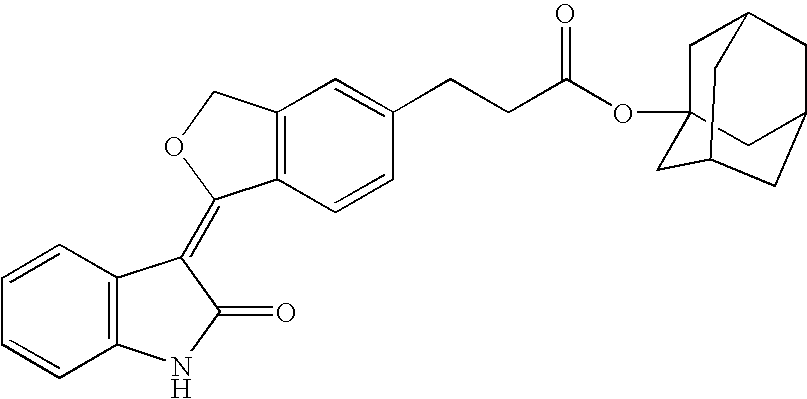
C1=CC=CC2=C1C(=C1C3=C(C=C(CCC(OC45CC6CC(C4)CC(C5)C6)=O)C=C3)CO1)C(=O)N2
